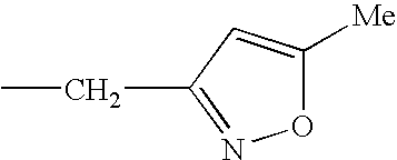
O1C([Me])=CC(CC)=N1
